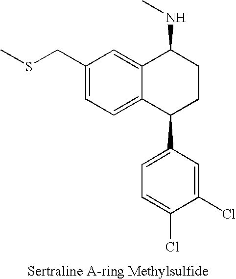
C1(CSC)=CC=C2C(=C1)C(NC)CCC2C1=CC=C(Cl)C(Cl)=C1
